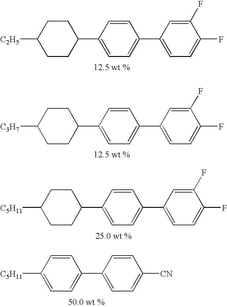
C1=CC(C2CCC([C2H5])CC2)=CC=C1C1=CC=C(F)C(F)=C1.C1=CC(C2CCC([C3H7])CC2)=CC=C1C1=CC=C(F)C(F)=C1.C1=CC(C2CCC([C5H11])CC2)=CC=C1C1=CC=C(F)C(F)=C1.C1=CC(C2=CC=C([C5H11])C=C2)=CC=C1[CN]
